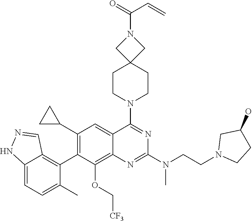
C12=CC=C(C)C(C3=C(C4CC4)C=C4C(=C3OC[CF3])N=C(N(CCN3CCC(O)C3)C)N=C4N3CCC4(CC3)CN(C(=O)C=C)C4)=C1C=NN2
